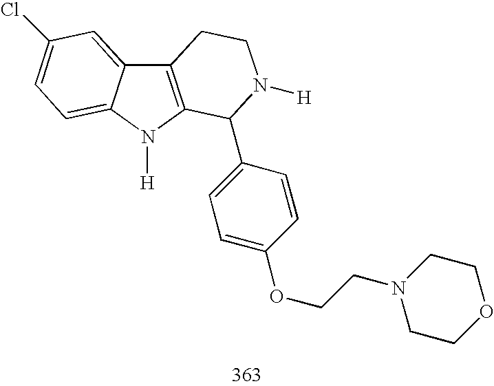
C12=C(N([H])C3=CC=C(Cl)C=C13)C(C1=CC=C(OCCN3CCOCC3)C=C1)N([H])CC2
